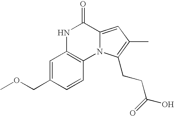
N1C2=C(N3C(=CC(C)=C3CCC(O)=O)C1=O)C=CC(COC)=C2
